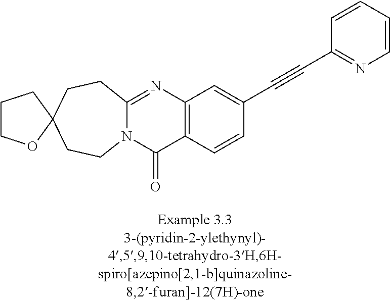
N12C(=NC3=C(C1=O)C=CC(C#CC1=NC=CC=C1)=C3)CCC1(CC2)OCCC1
